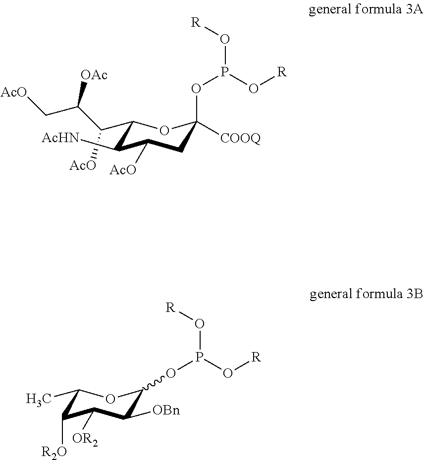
C1(C(C(C[AcO])[OAc])[AcO])OC([COOQ])(OP(O[R])O[R])CC([AcO])C1[AcHN].C1(C)OC(OP(O[R])O[R])C([OBn])C([OR2])C1[R2O]
